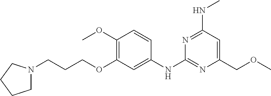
C1(OC)=C(OCCCN2CCCC2)C=C(NC2=NC(COC)=CC(NC)=N2)C=C1
